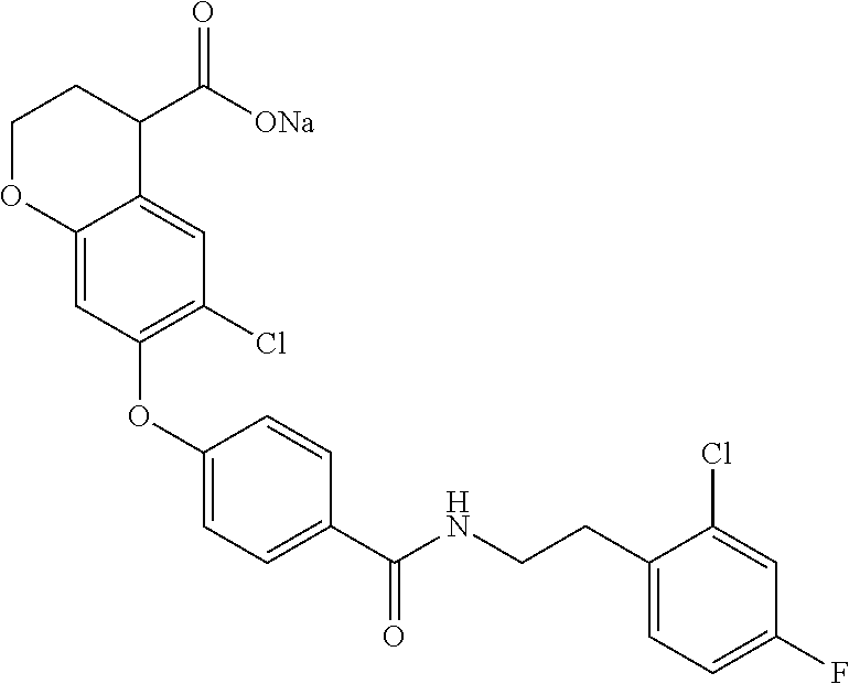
C1(OC2=C(Cl)C=C3C(=C2)OCCC3C([ONa])=O)=CC=C(C(NCCC2=CC=C(F)C=C2Cl)=O)C=C1
